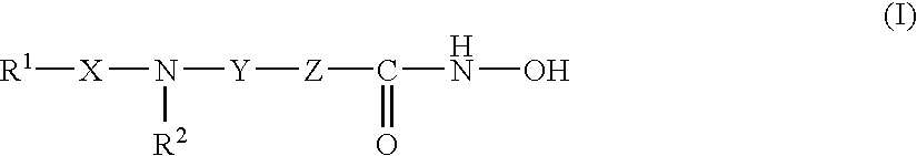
N([Y][Z]C(NO)=O)([R2])[X][R1]
